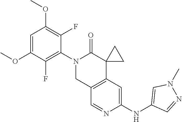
C1=C(OC)C(F)=C(N2CC3=C(C4(C2=O)CC4)C=C(NC2=CN(C)N=C2)N=C3)C(F)=C1OC
